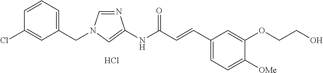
N1=CN(CC2=CC=CC(Cl)=C2)C=C1NC(C=CC1=CC=C([OMe])C(OCCO)=C1)=O.Cl
